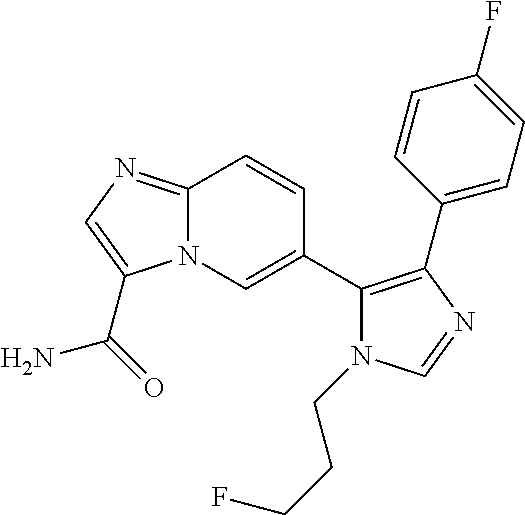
C12=NC=C(C(=O)N)N1C=C(C1=C(C3=CC=C(F)C=C3)N=CN1CCCF)C=C2
